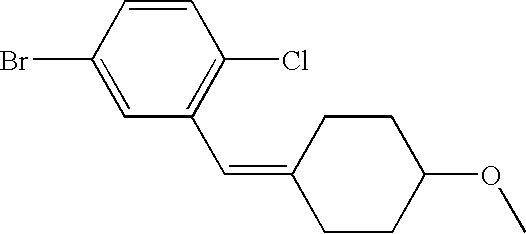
C1=CC(Br)=CC(C=C2CCC(OC)CC2)=C1Cl
